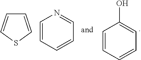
C1=CSC=C1.C1=CC=CC=N1.C1=CC=CC=C1O
